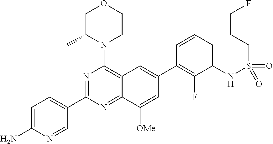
C12=NC(C3=CC=C(N)N=C3)=NC(N3CCOCC3C)=C1C=C(C1=C(F)C(NS(CCCF)(=O)=O)=CC=C1)C=C2[OMe]
